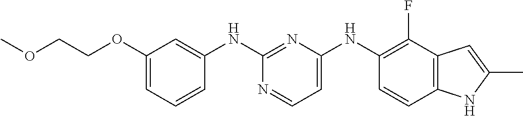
COCCOC1=CC=CC(NC2=NC(NC3=C(F)C4=C(C=C3)NC(C)=C4)=CC=N2)=C1
